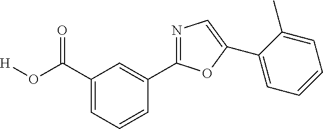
[H]OC(=O)C1=CC=CC(C2=NC=C(C3=CC=CC=C3C)O2)=C1
